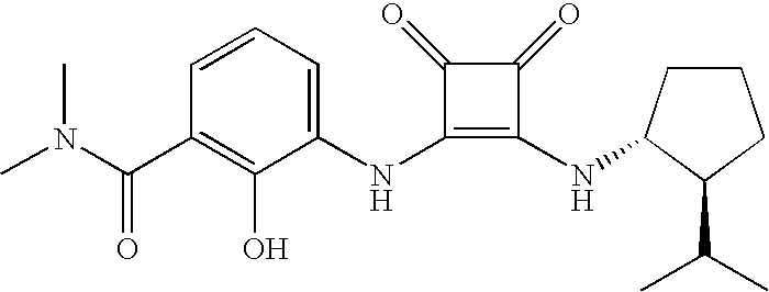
N(C1=C(NC2CCCC2C(C)C)C(=O)C1=O)C1=CC=CC(C(=O)N(C)C)=C1O
